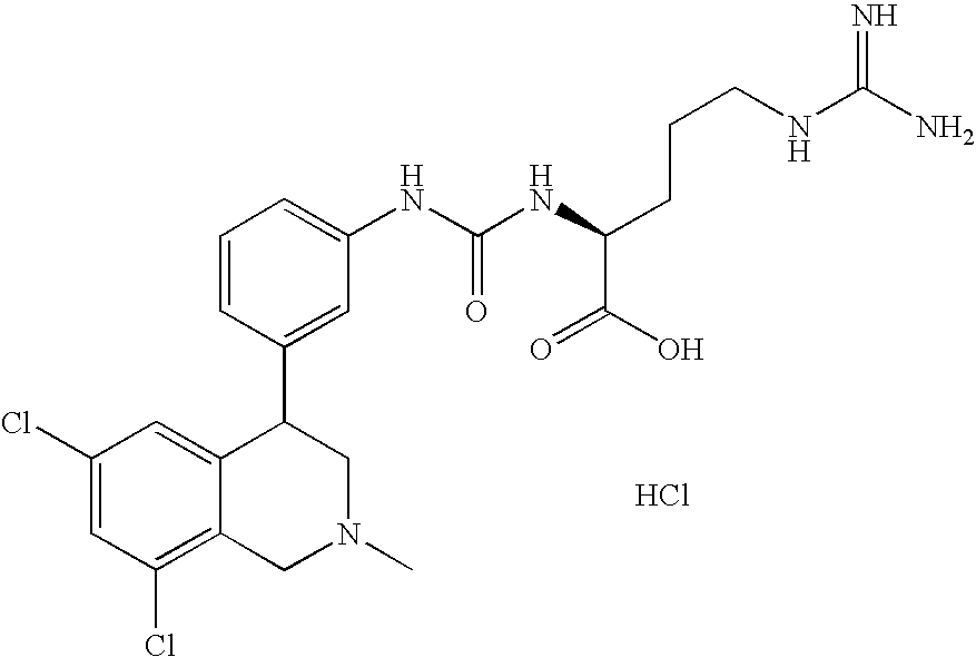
Cl.C1(Cl)=CC(Cl)=C2C(=C1)C(C1=CC(NC(NC(C(=O)O)CCCNC(N)=N)=O)=CC=C1)CN(C)C2
